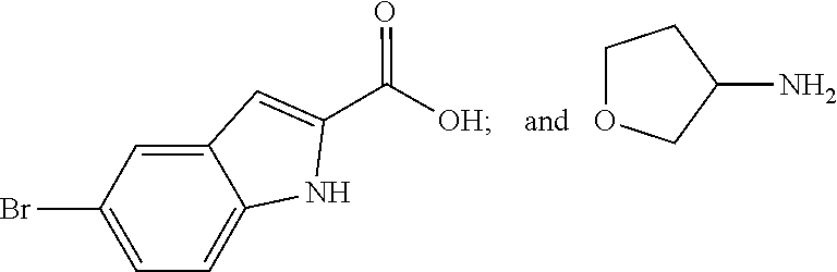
C1(Br)=CC=C2C(=C1)C=C(C(=O)[OH])N2.C1(N)COCC1
